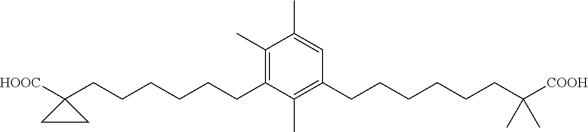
C1(C)=C(CCCCCCC2([HOOC])CC2)C(C)=C(CCCCCCC(C)(C)[COOH])C=C1C
